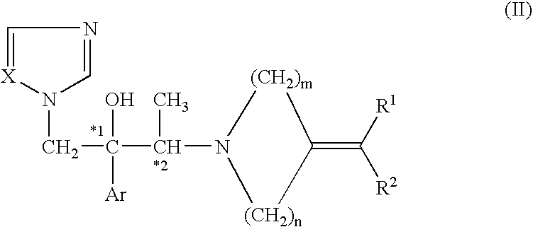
C(N1[(CH2)m]C(=C([R1])[R2])[(CH2)n]1)(C)C(CN1[X]=CN=C1)([Ar])O
